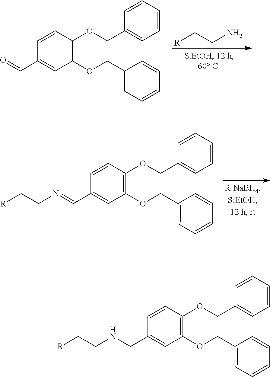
C1=CC(OCC2=CC=CC=C2)=C(OCC2=CC=CC=C2)C=C1CNCC[R].C1=CC(OCC2=CC=CC=C2)=C(OCC2=CC=CC=C2)C=C1C=O.[R]CCN.C1=CC(OCC2=CC=CC=C2)=C(OCC2=CC=CC=C2)C=C1C=NCC[R]
